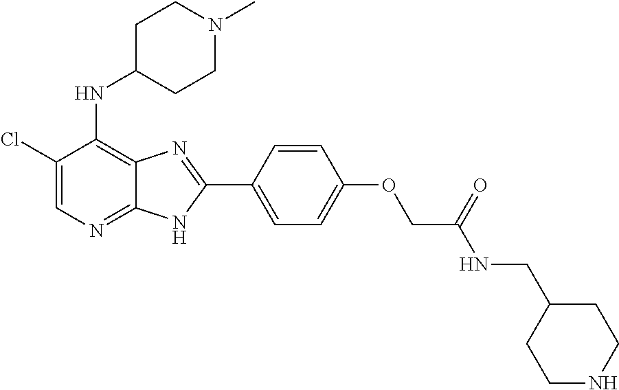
C1(Cl)=CN=C2C(=C1NC1CCN(C)CC1)N=C(C1=CC=C(OCC(NCC3CCNCC3)=O)C=C1)N2
